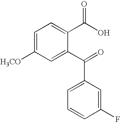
C1=C([H3CO])C=C(C(=O)C2=CC=CC(F)=C2)C(C(O)=O)=C1
